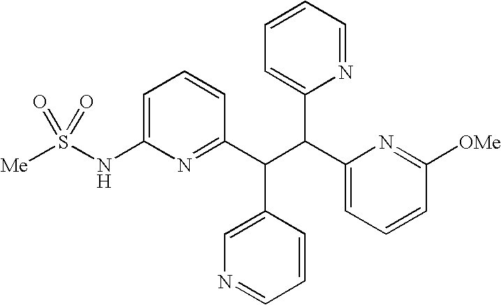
C1=C(NS([Me])(=O)=O)N=C(C(C(C2=CC=CC([OMe])=N2)C2=CC=CC=N2)C2=CN=CC=C2)C=C1
